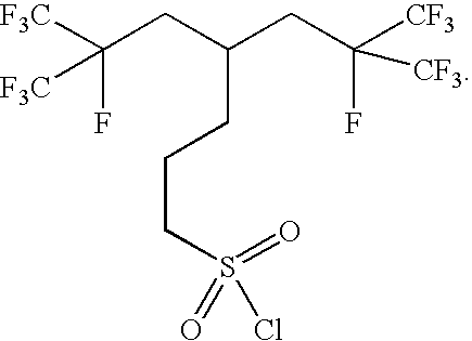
C(CC(CC([CF3])(F)[CF3])CCCS(=O)(=O)Cl)(F)([F3C])[F3C]
